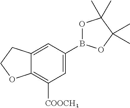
C1=C(B2OC(C)(C)C(C)(C)O2)C=C2C(=C1[COOCH3])OCC2
